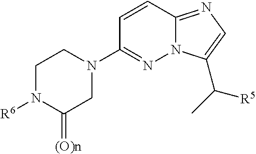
C1=CC2=NC=C(C(C)[R5])N2N=C1N1CCN([R6])C(=[(O)n])C1
